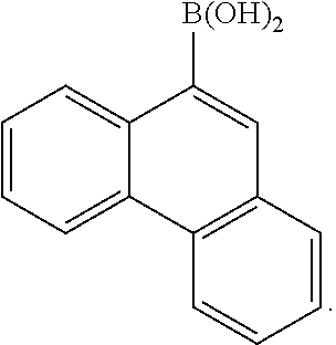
C1=CC=C2C(=C1)C([B(OH)2])=CC1=C2C=CC=C1
